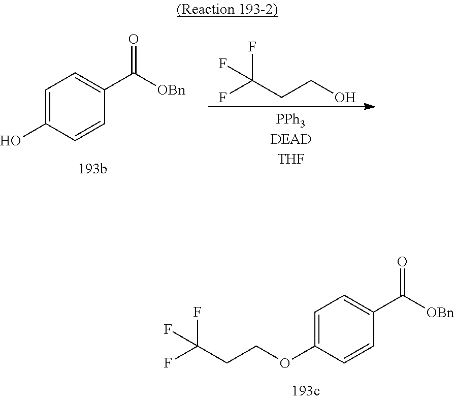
C1=C(OCCC(F)(F)F)C=CC(C([OBn])=O)=C1.C1=C(O)C=CC(C([OBn])=O)=C1.C(CCO)(F)(F)F
